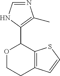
C12=C(SC=C1)C(C1=C(C)N=CN1)OCC2
